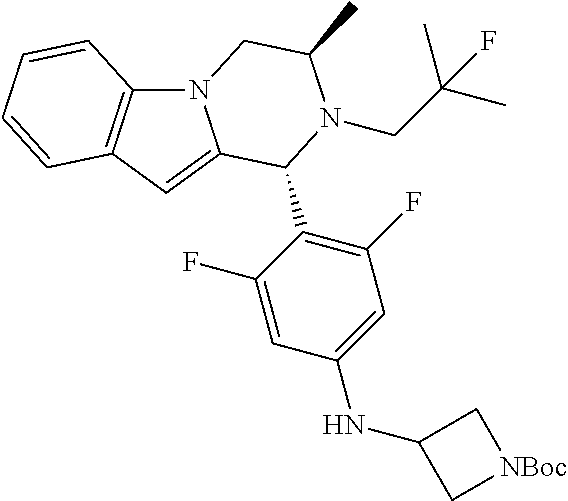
N12C3=C(C=C1C(C1=C(F)C=C(NC4C[NBoc]C4)C=C1F)N(CC(C)(C)F)C(C)C2)C=CC=C3
